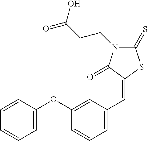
C1=C(OC2=CC(C=C3SC(=S)N(CCC(=O)O)C3=O)=CC=C2)C=CC=C1
